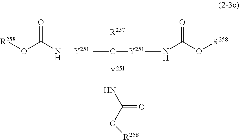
[R258]OC(N[Y251]C([Y251]NC(O[R258])=O)([R257])[Y251]NC(O[R258])=O)=O
